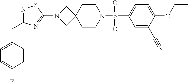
C1=C(C#N)C(OCC)=CC=C1S(N1CCC2(CC1)CN(C1=NC(CC3=CC=C(F)C=C3)=NS1)C2)(=O)=O
